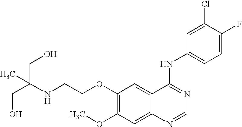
OCC(CO)(NCCOC1=C(OC)C=C2C(=C1)C(NC1=CC=C(F)C(Cl)=C1)=NC=N2)C
